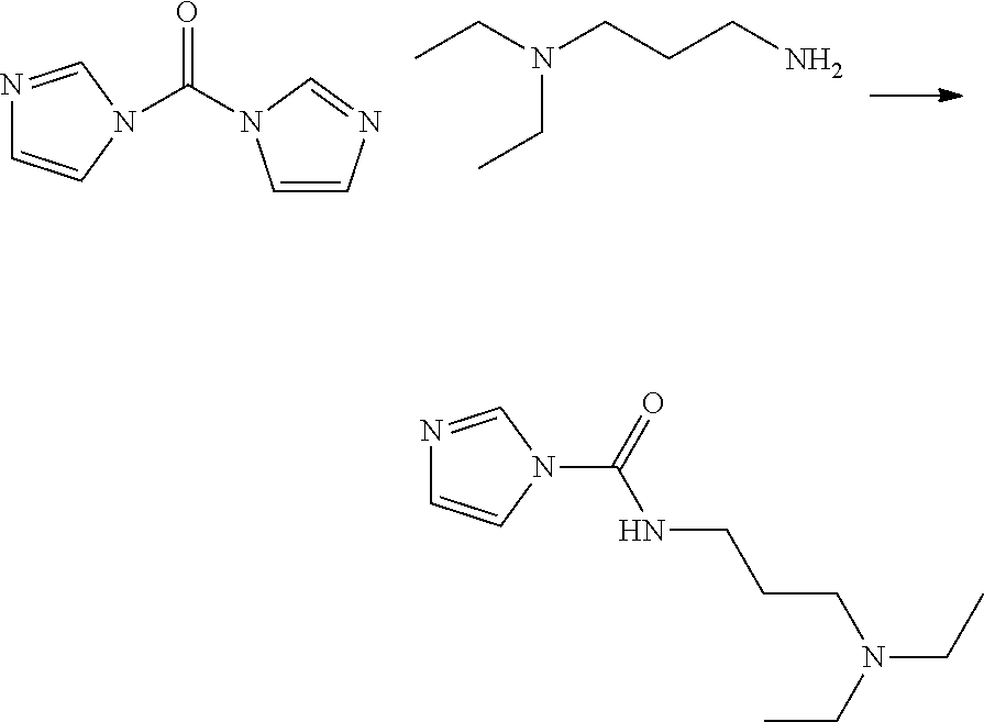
N1=CN(C(=O)N2C=CN=C2)C=C1.CCN(CCCN)CC.N1=CN(C(NCCCN(CC)CC)=O)C=C1
